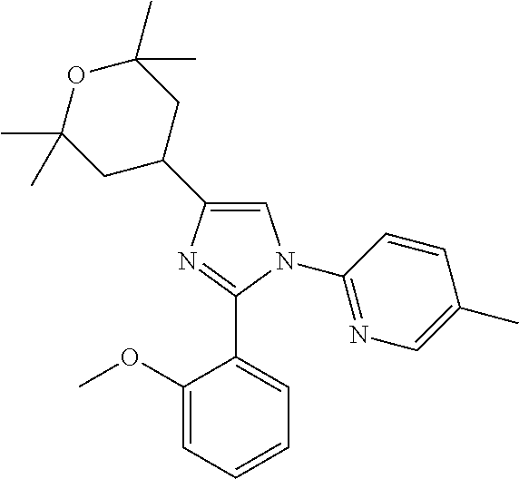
C1=C(C2CC(C)(C)OC(C)(C)C2)N=C(C2=CC=CC=C2OC)N1C1=NC=C(C)C=C1
